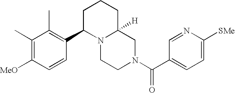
C1=C([SMe])N=CC(C(N2CC3([H])N(CC2)C(C2=C(C)C(C)=C([MeO])C=C2)CCC3)=O)=C1
